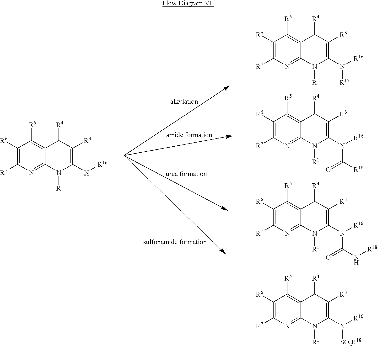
C1([R6])=C([R7])N=C2C(=C1[R5])C([R4])C([R3])=C(N[R16])N2[R1].C1([R6])=C([R7])N=C2C(=C1[R5])C([R4])C([R3])=C(N([R16])[R15])N2[R1].C1([R6])=C([R7])N=C2C(=C1[R5])C([R4])C([R3])=C(N([R16])C(=O)[R18])N2[R1].C1([R6])=C([R7])N=C2C(=C1[R5])C([R4])C([R3])=C(N([R16])C(=O)N[R18])N2[R1].C1([R6])=C([R7])N=C2C(=C1[R5])C([R4])C([R3])=C(N([R16])[SO2R18])N2[R1]
